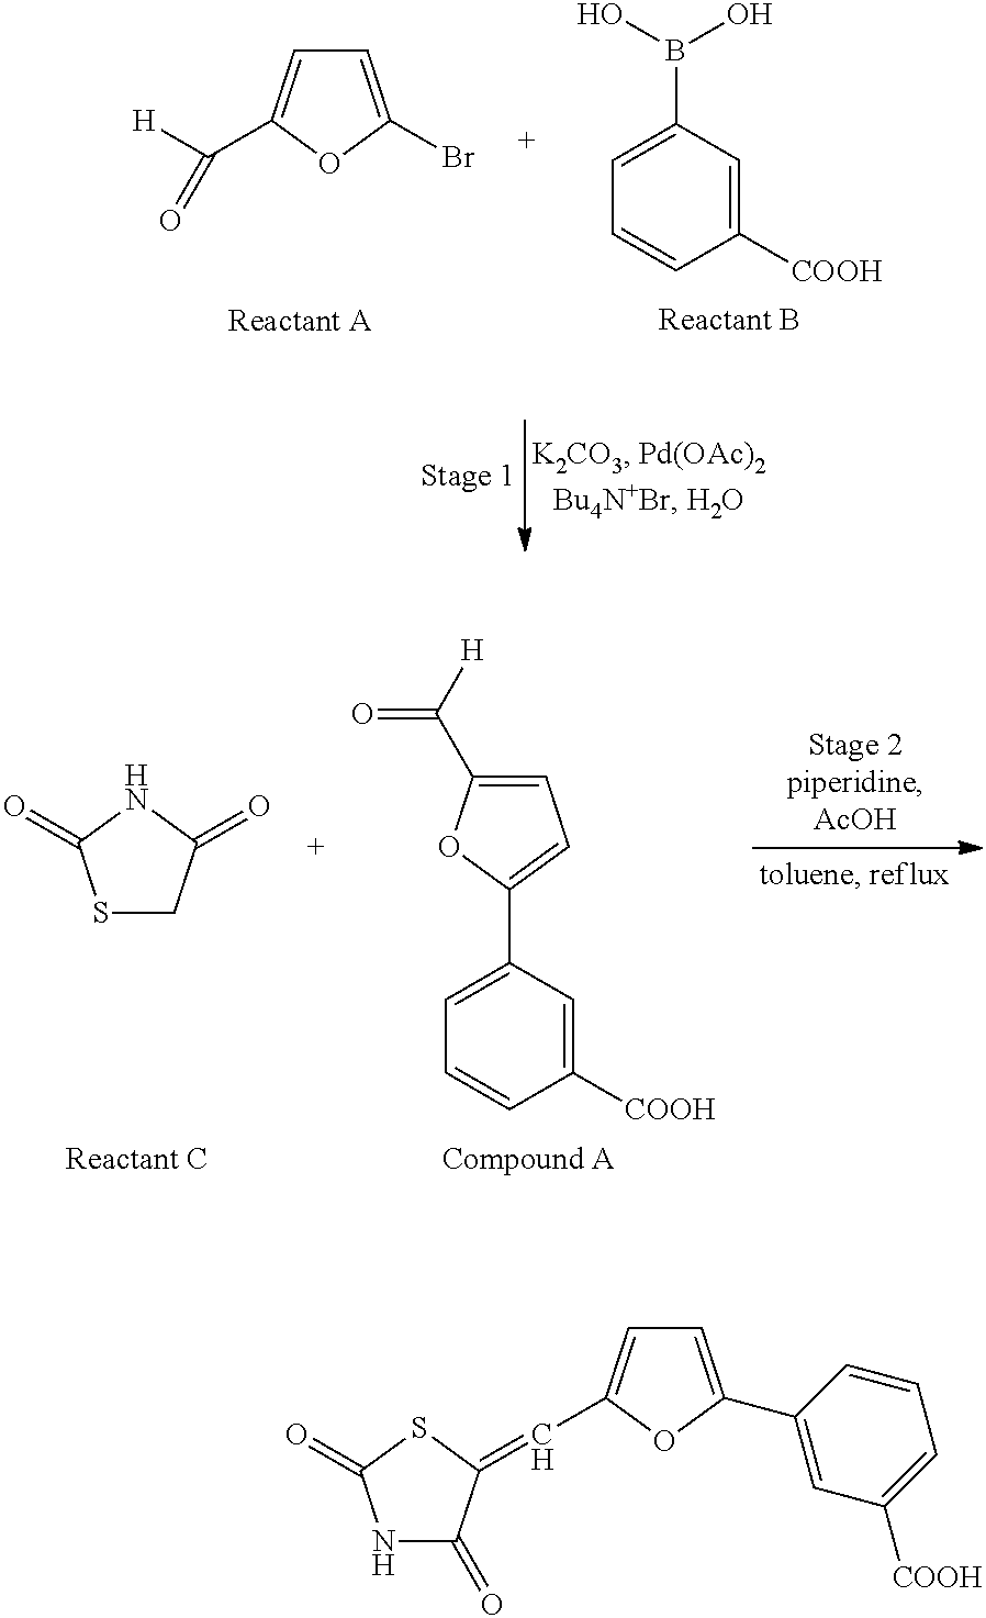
C1(B(O)O)=CC=CC([COOH])=C1.C1=C(Br)OC(C([H])=O)=C1.C1=C(C([H])=O)OC(C2=CC=CC([COOH])=C2)=C1.S1CC(=O)NC1=O.N1C(=O)C(=CC2=CC=C(C3=CC([COOH])=CC=C3)O2)SC1=O
